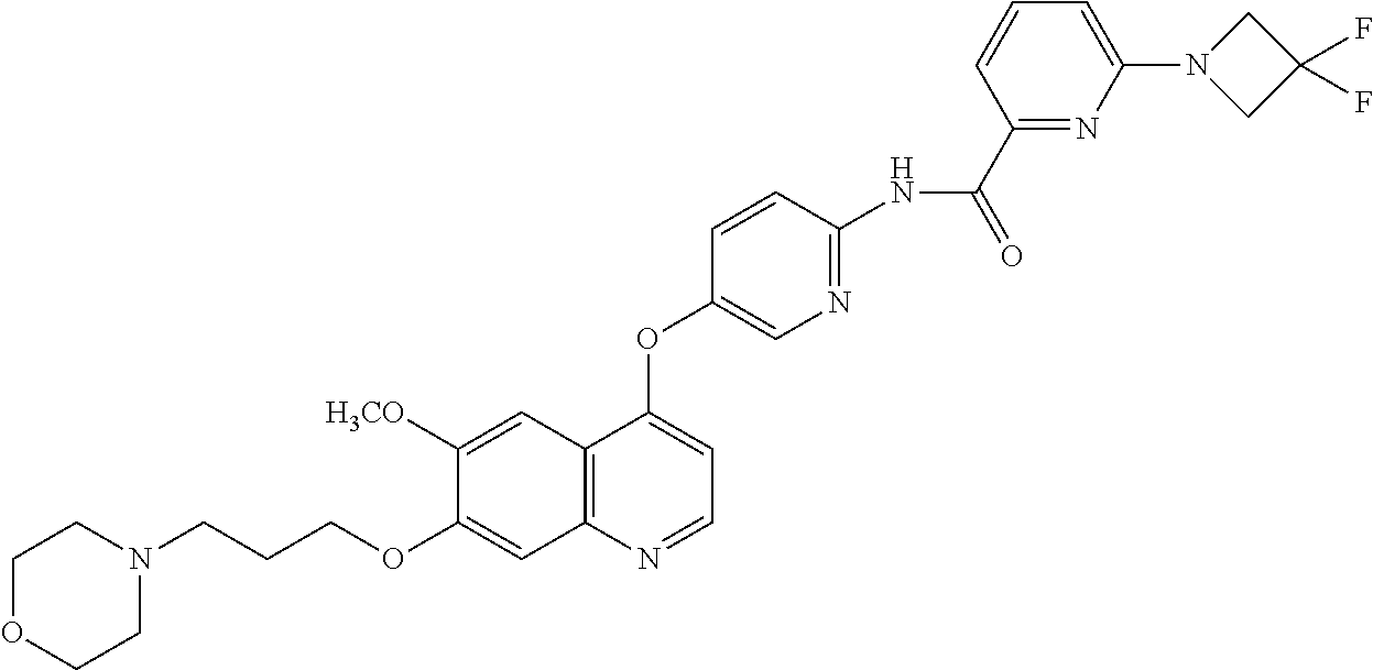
C1OCCN(CCCOC2=CC3=C(C=C2[H3CO])C(OC2=CN=C(NC(C4=NC(N5CC(F)(F)C5)=CC=C4)=O)C=C2)=CC=N3)C1
